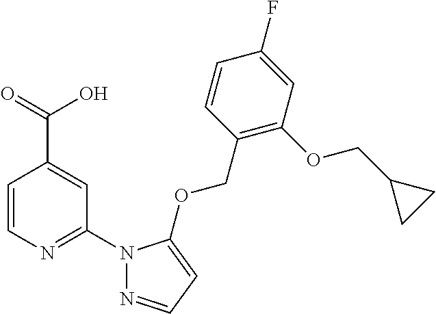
C1=CN=C(N2N=CC=C2OCC2=C(OCC3CC3)C=C(F)C=C2)C=C1C(=O)O
